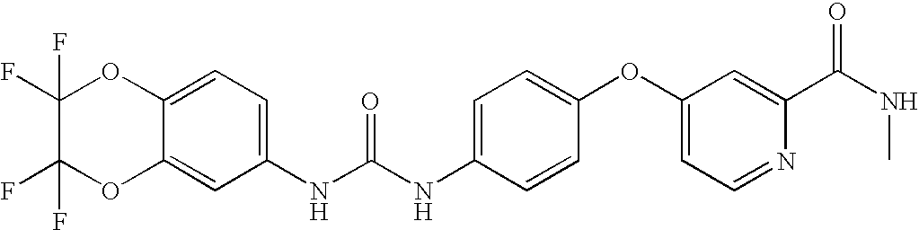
C1(F)(F)C(F)(F)OC2=CC(NC(NC3=CC=C(OC4=CC=NC(C(NC)=O)=C4)C=C3)=O)=CC=C2O1
